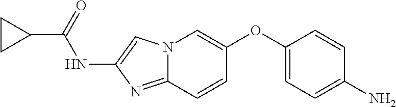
N12C(=NC(NC(C3CC3)=O)=C1)C=CC(OC1=CC=C(N)C=C1)=C2
